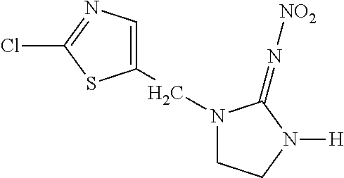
C1(CN2CCN([H])C2=N[NO2])=CN=C(Cl)S1
